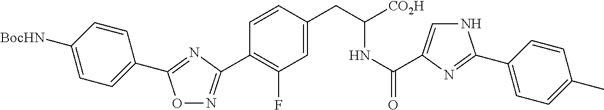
O1N=C(C2=C(F)C=C(CC(NC(=O)C3=CNC(C4=CC=C(C)C=C4)=N3)[CO2H])C=C2)N=C1C1=CC=C([BocHN])C=C1
